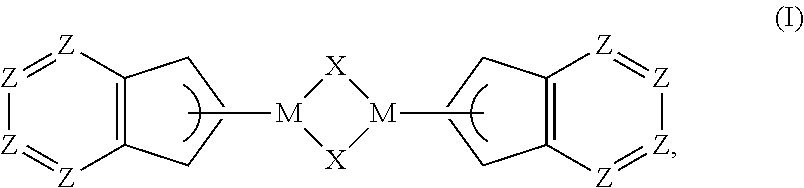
C12=C(CCC1)[Z]=[Z][Z]=[Z]2.C12=C(CCC1)[Z]=[Z][Z]=[Z]2.C[M]1[X][M](C)[X]1
